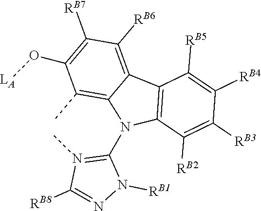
C1(N2C3=C(C)C(O[LA])=C([RB7])C([RB6])=C3C3=C2C([RB2])=C([RB3])C([RB4])=C3[RB5])=N(C)C([RB8])=NN1[RB1]
